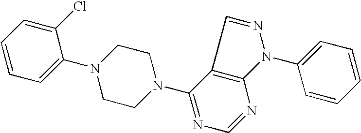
C1=C(N2CCN(C3=NC=NC4=C3C=NN4C3=CC=CC=C3)CC2)C(Cl)=CC=C1
